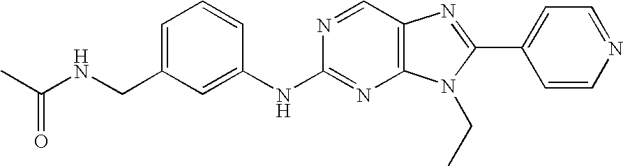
C1=C(CNC(C)=O)C=C(NC2=NC3=C(C=N2)N=C(C2=CC=NC=C2)N3CC)C=C1
